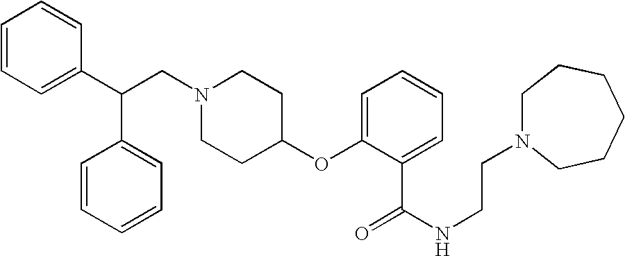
N1(CC(C2=CC=CC=C2)C2=CC=CC=C2)CCC(OC2=CC=CC=C2C(=O)NCCN2CCCCCC2)CC1
